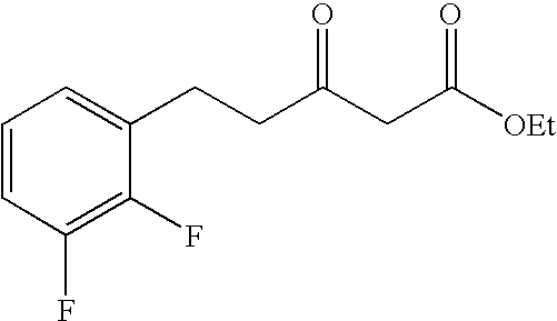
C1=CC=C(CCC(CC([OEt])=O)=O)C(F)=C1F
